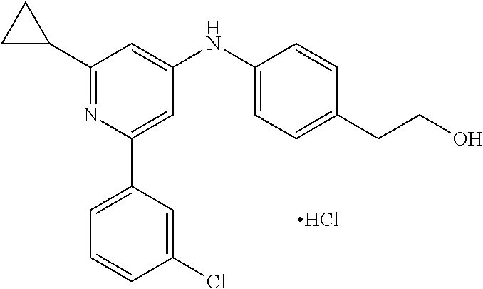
C1(C2CC2)=NC(C2=CC=CC(Cl)=C2)=CC(NC2=CC=C(CCO)C=C2)=C1.Cl
